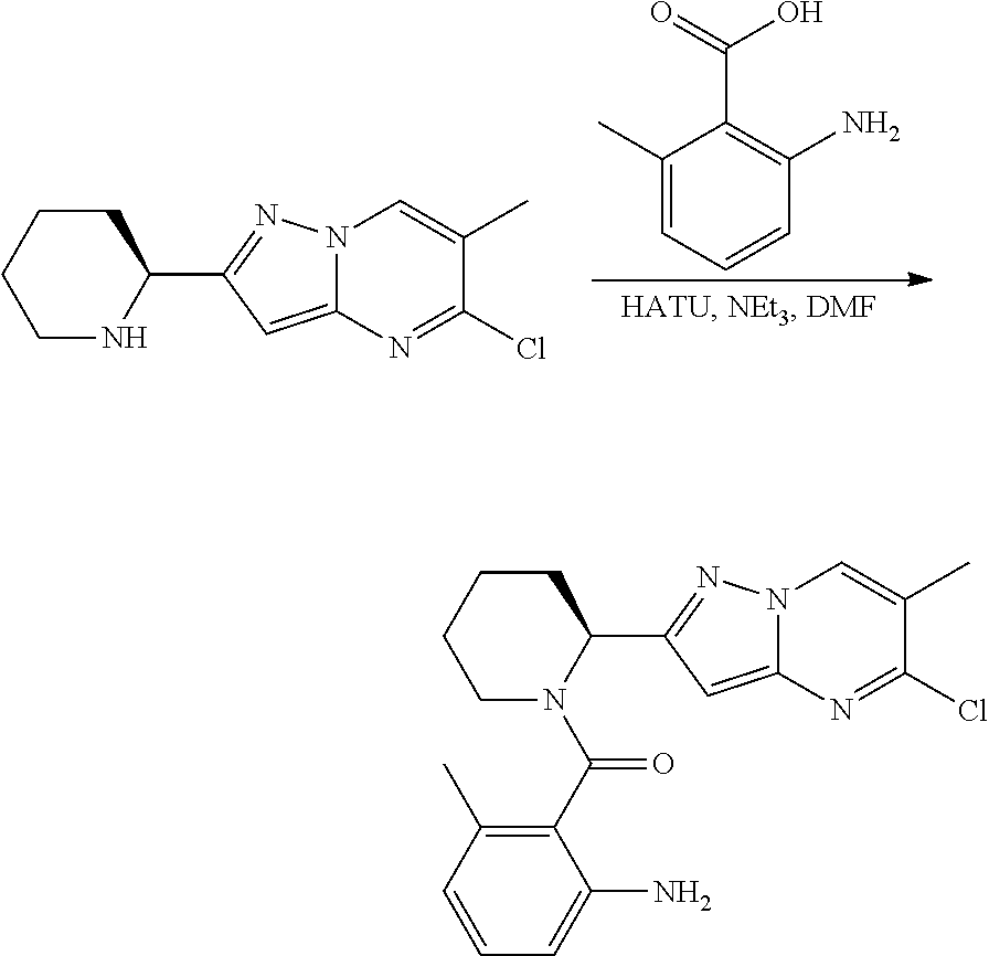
C1CCCNC1C1=NN2C(=C1)N=C(Cl)C(C)=C2.C1(C)=CC=CC(N)=C1C(=O)O.C1CCCN(C(C2=C(C)C=CC=C2N)=O)C1C1=NN2C(=C1)N=C(Cl)C(C)=C2
